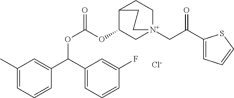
C1(C)=CC=CC(C(C2=CC=CC(F)=C2)OC(=O)OC2C[N+]3(CC(C4=CC=CS4)=O)CCC2CC3)=C1.[Cl-]
